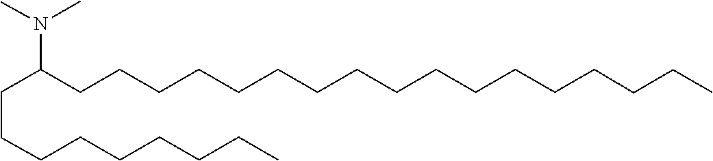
C(CCC(N(C)C)CCCCCCCCCCCCCCCCC)CCCCCC
